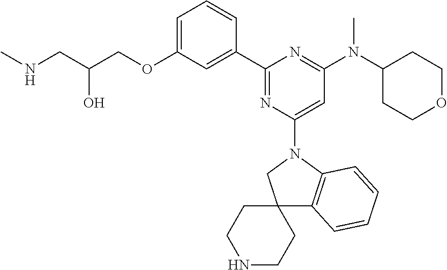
C1=C(OCC(CNC)O)C=C(C2=NC(N3CC4(C5=C3C=CC=C5)CCNCC4)=CC(N(C3CCOCC3)C)=N2)C=C1
